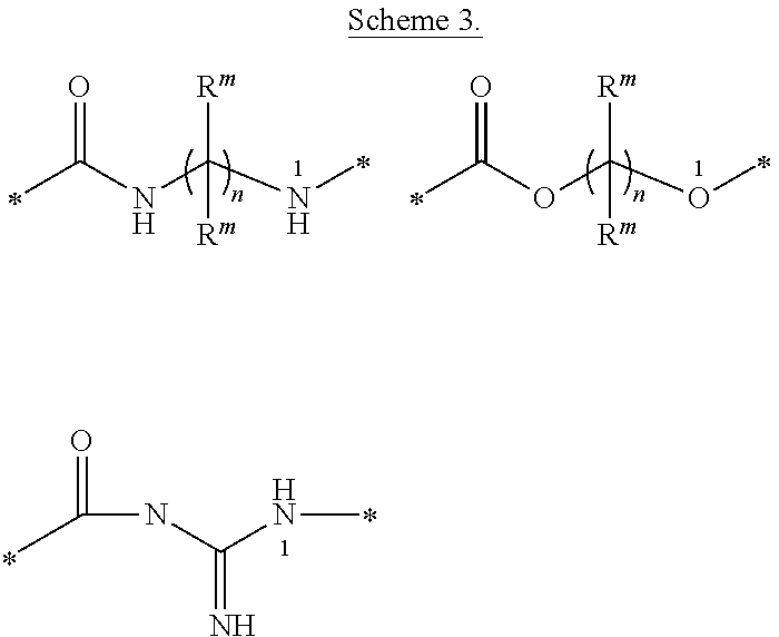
N(C(NC)=N)C(C)=O.[Rm]C(NC(=O)C)(NC)[Rm].[Rm]C(OC(=O)C)(OC)[Rm]
